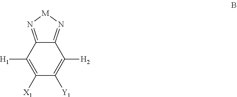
C1([H1])=C([X1])C([Y1])=C([H2])C2=N[M]N=C12
